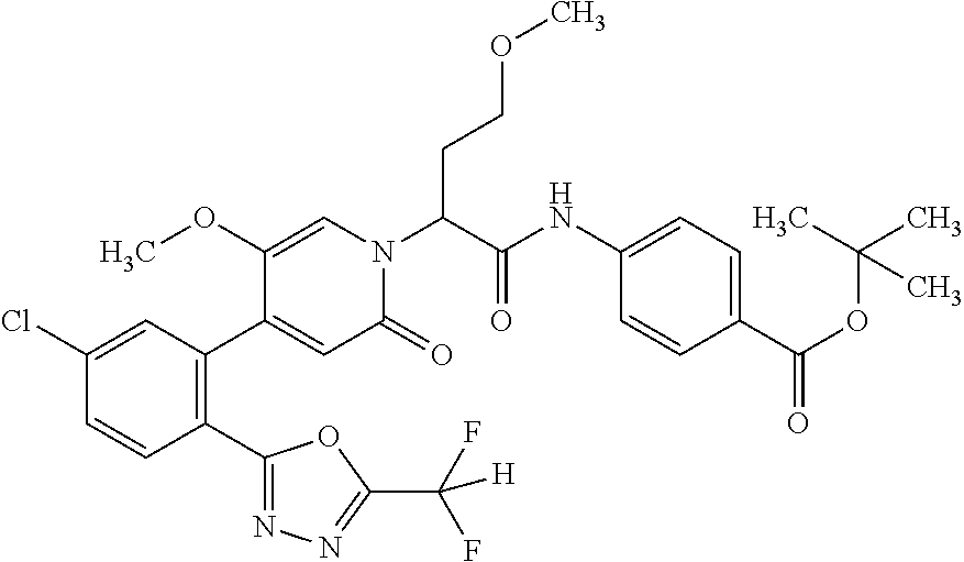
C1(Cl)=CC(C2=CC(=O)N(C(C(NC3=CC=C(C(OC(C)(C)C)=O)C=C3)=O)CCOC)C=C2OC)=C(C2=NN=C(C(F)(F)[H])O2)C=C1
